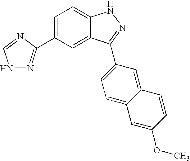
C1=C(C2=NNC=N2)C=C2C(=C1)NN=C2C1=CC=C2C(=C1)C=CC(OC)=C2
